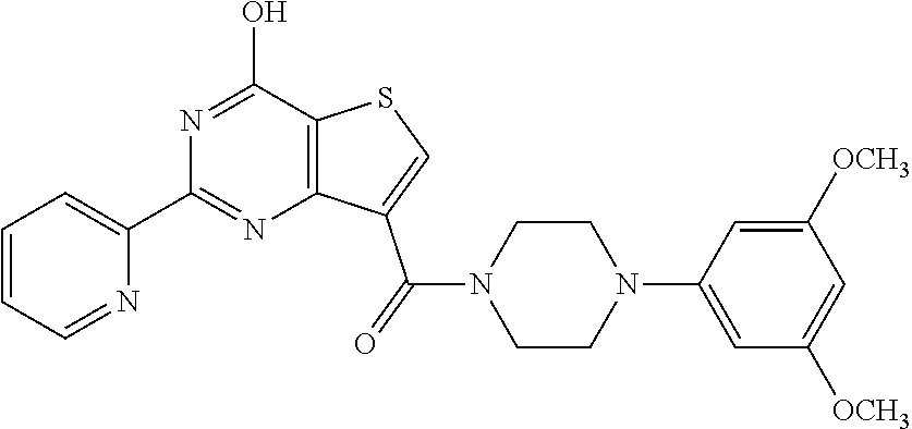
C1=CC=NC(C2=NC3=C(C(O)=N2)SC=C3C(N2CCN(C3=CC([OCH3])=CC([OCH3])=C3)CC2)=O)=C1
